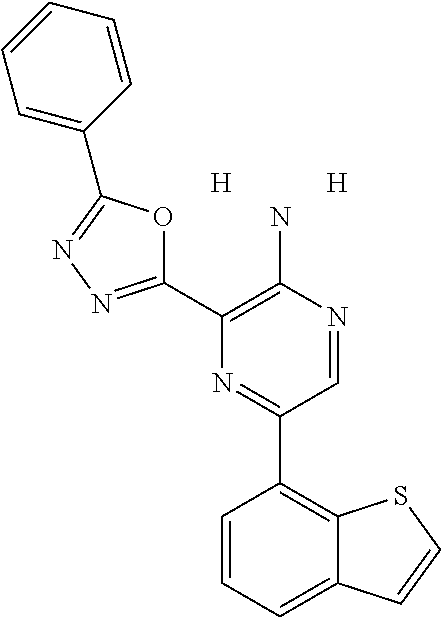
C1(C2=C(N)N=CC(C3=C4C(=CC=C3)C=CS4)=N2)=NN=C(C2=CC=CC=C2)O1.[H].[H]
